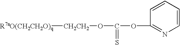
[R7aO(CH2CH2O)q][CH2CH2]OC(OC1=NC=CC=C1)=S
